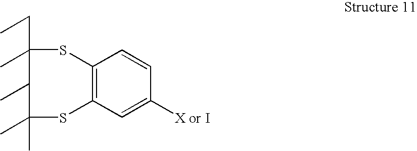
C1(CC)(C)SC2=C(SC(C)(C)C1C)C=C([X or I])C=C2
